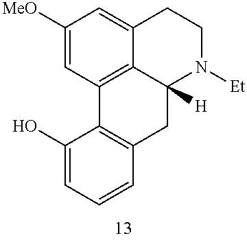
C1([MeO])=CC2=C3C(=C1)CCN([Et])C3([H])CC1=C2C(O)=CC=C1
